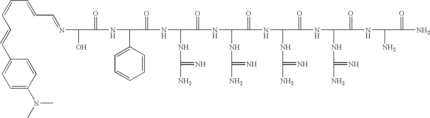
N(C(O)C(=O)NC(C1=CC=CC=C1)C(=O)NC(NC(N)=N)C(=O)NC(NC(N)=N)C(=O)NC(NC(N)=N)C(=O)NC(NC(N)=N)C(=O)NC(N)C(=O)N)=CC=CC=CC=CC1=CC=C(N(C)C)C=C1
